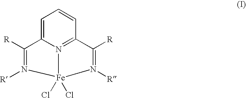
C1=C2N3=C(C=C1)C([R])=N([R])[Fe]3(Cl)(Cl)N([R])=C2[R]
